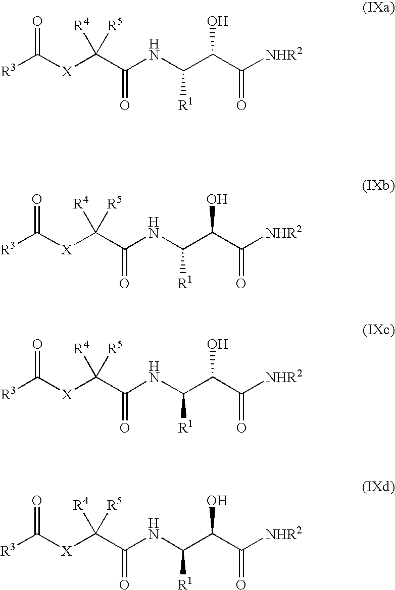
[R3]C([X]C(C(NC(C(C([NHR2])=O)O)[R1])=O)([R4])[R5])=O.[R3]C([X]C(C(NC(C(C([NHR2])=O)O)[R1])=O)([R4])[R5])=O.[R3]C([X]C(C(NC(C(C([NHR2])=O)O)[R1])=O)([R4])[R5])=O.[R3]C([X]C(C(NC(C(C([NHR2])=O)O)[R1])=O)([R4])[R5])=O
